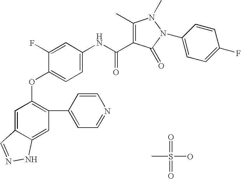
CS(=O)(O)=O.C1=C2C(=CC(C3=CC=NC=C3)=C1OC1=CC=C(NC(C3=C(C)N(C)N(C4=CC=C(F)C=C4)C3=O)=O)C=C1F)NN=C2
